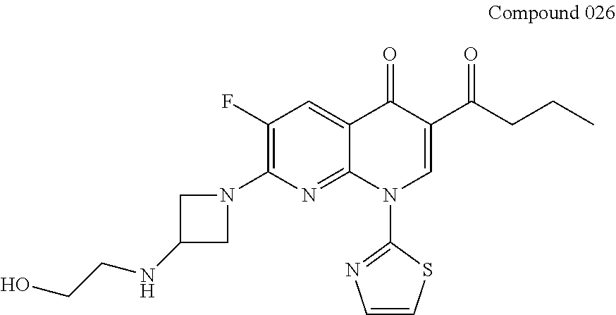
C12=CC(F)=C(N3CC(NCCO)C3)N=C1N(C1=NC=CS1)C=C(C(=O)CCC)C2=O
